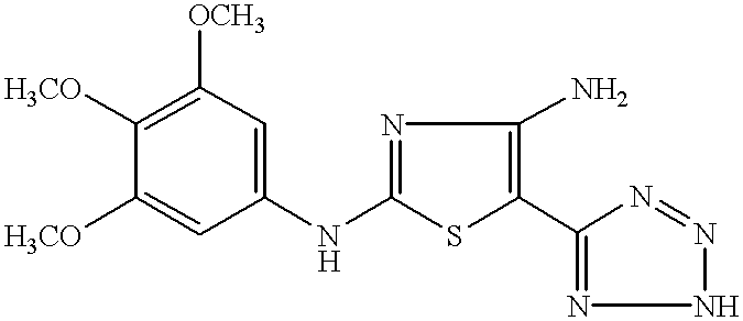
C1(NC2=CC([OCH3])=C([H3CO])C([H3CO])=C2)=NC(N)=C(C2=NNN=N2)S1
